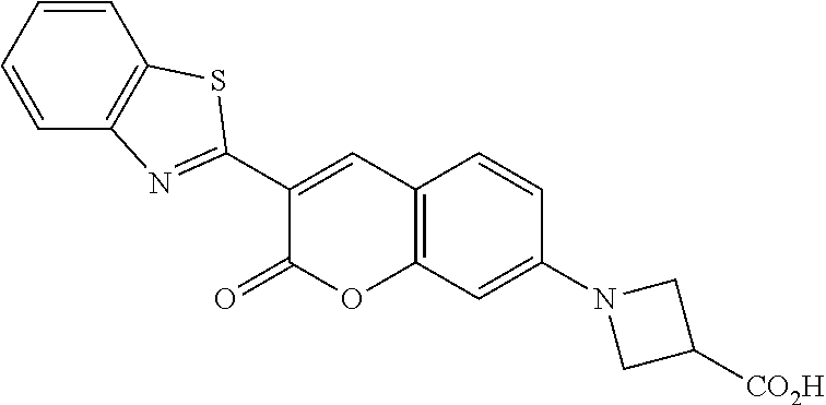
C12=C(C=C(N3CC([CO2H])C3)C=C1)OC(=O)C(C1=NC3=C(S1)C=CC=C3)=C2
